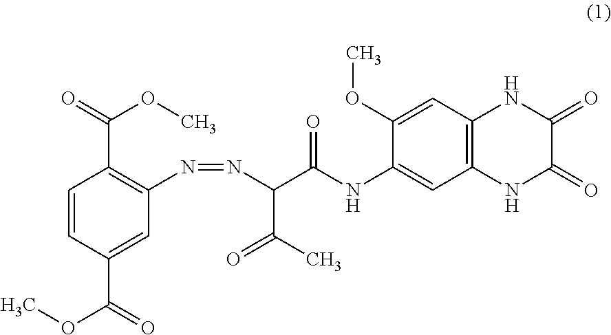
C1=CC(C(=O)OC)=CC(N=NC(C(NC2=CC3=C(C=C2OC)NC(=O)C(=O)N3)=O)C(C)=O)=C1C(=O)OC
